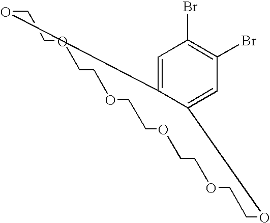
O1CCOCCOCCOCCOCCOC2=CC(Br)=C(Br)C=C12
